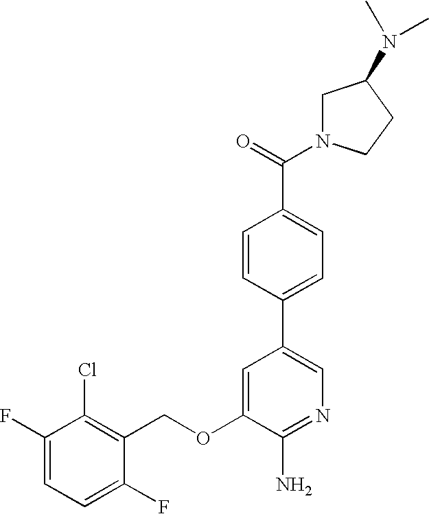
C1(F)=CC=C(F)C(COC2=CC(C3=CC=C(C(=O)N4CC(N(C)C)CC4)C=C3)=CN=C2N)=C1Cl
